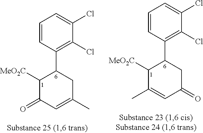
C1(C2C([MeO2C])C(=O)C=C(C)C2)=C(Cl)C(Cl)=CC=C1.C1(C2C([MeO2C])C(C)=CC(=O)C2)=C(Cl)C(Cl)=CC=C1
